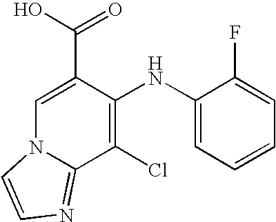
C1(Cl)=C(NC2=CC=CC=C2F)C(C(O)=O)=CN2C1=NC=C2
